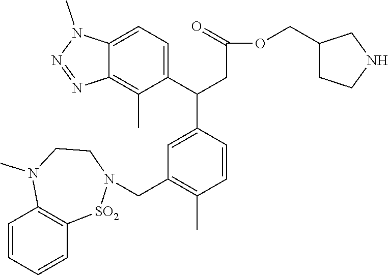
C1=CC=CC2=C1N(C)CCN(CC1=C(C)C=CC(C(C3=CC=C4C(=C3C)N=NN4C)CC(OCC3CCNC3)=O)=C1)[SO2]2
